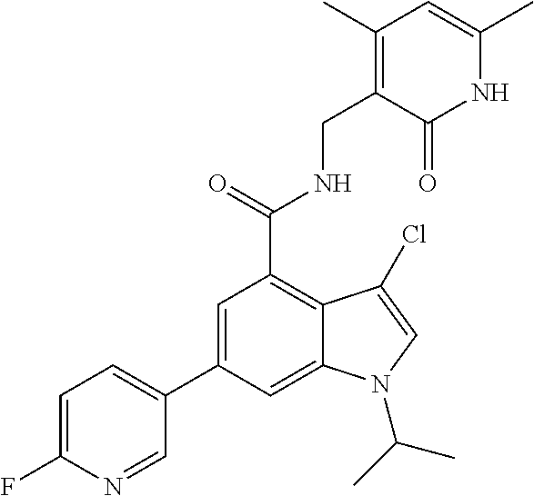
C1=C(C2=CC=C(F)N=C2)C=C2C(=C1C(NCC1=C(C)C=C(C)NC1=O)=O)C(Cl)=CN2C(C)C
